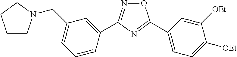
N1=C(C2=CC(CN3CCCC3)=CC=C2)N=C(C2=CC=C([OEt])C([OEt])=C2)O1
